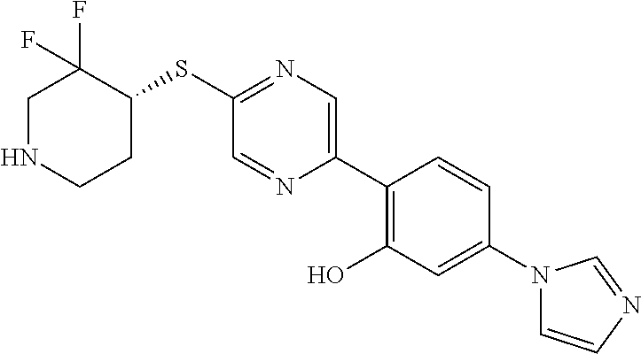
S(C1=NC=C(C2=C(O)C=C(N3C=CN=C3)C=C2)N=C1)C1C(F)(F)CNCC1
